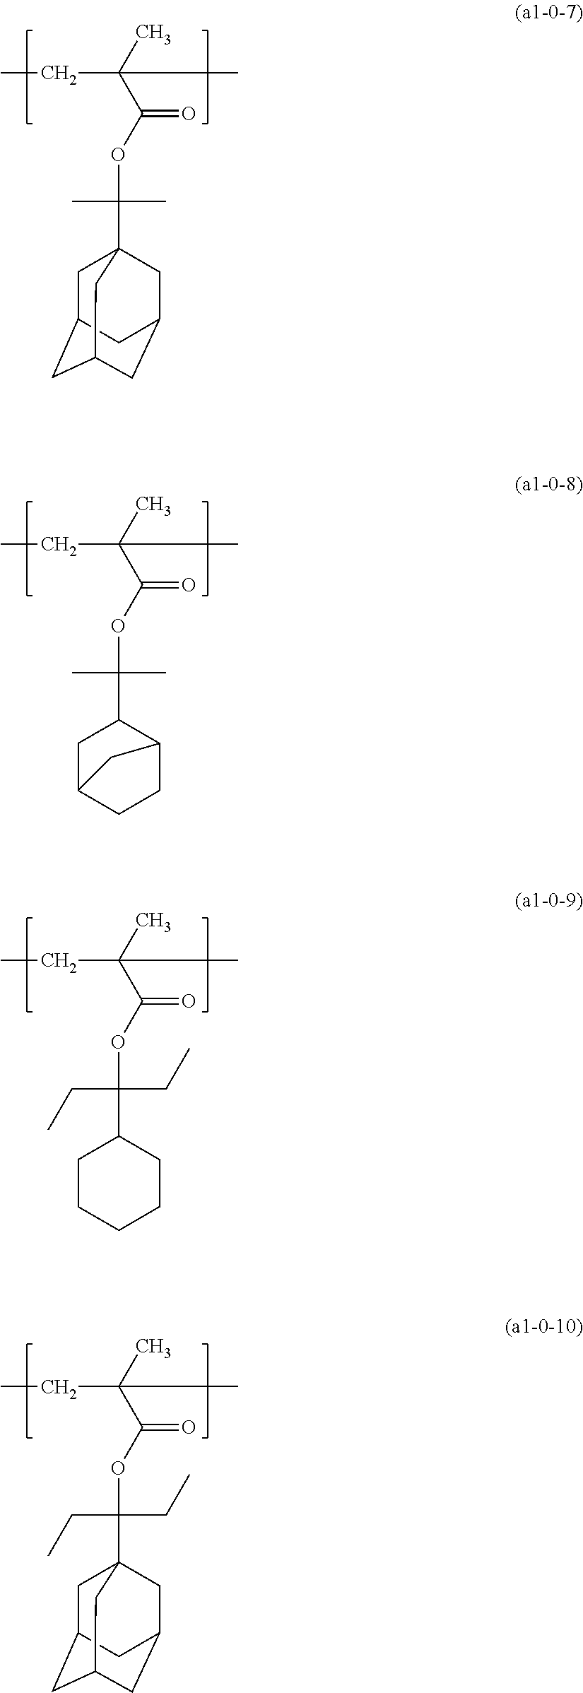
CC(C(OC(C)(C)C12CC3CC(CC(C1)C3)C2)=O)(C)CC.CC(C(OC(C)(C)C1CC2CCC1C2)=O)(C)CC.CC(C(OC(CC)(CC)C1CCCCC1)=O)(C)CC.CC(C(OC(CC)(CC)C12CC3CC(CC(C1)C3)C2)=O)(C)CC
